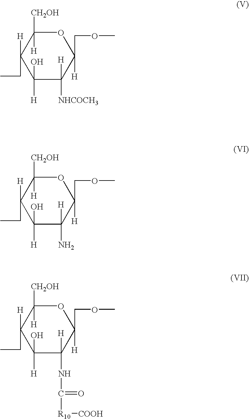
O1C([H])([CH2OH])C([H])(CC)C(O)([H])C([H])([NHCOCH3])C1([H])COC.O1C([H])([CH2OH])C([H])(CC)C(O)([H])C([H])(N)C1([H])COC.O1C([H])([CH2OH])C([H])(CC)C(O)([H])C([H])(NC([R10][COOH])=O)C1([H])COC
